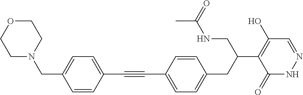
C1(C#CC2=CC=C(CC(CNC(C)=O)C3=C(O)C=NNC3=O)C=C2)=CC=C(CN2CCOCC2)C=C1
